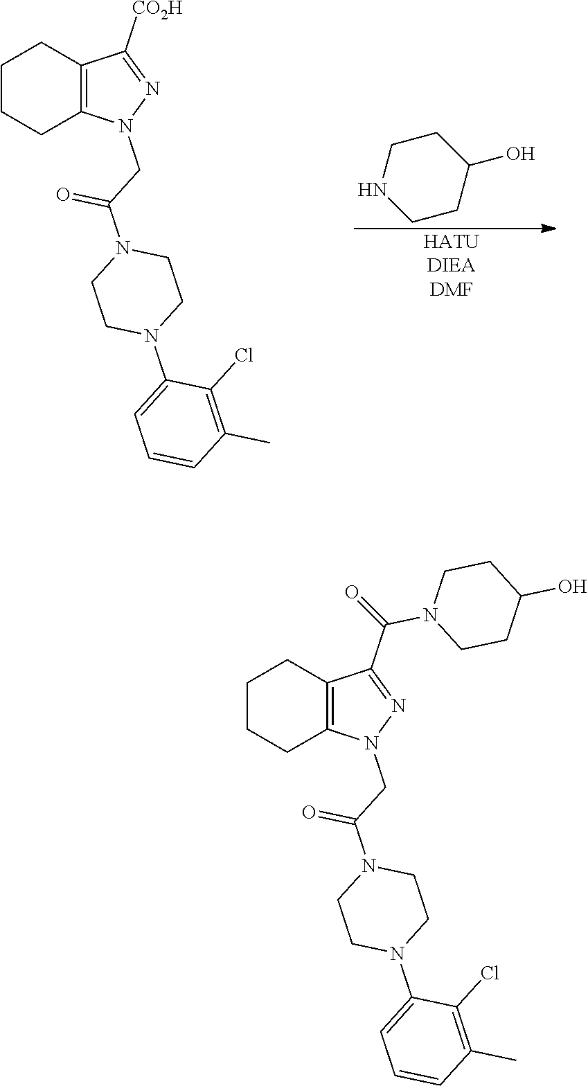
[HATUDIEADMF].C1NCCC(O)C1.C(C(=O)N1CCN(C2=CC=CC(C)=C2Cl)CC1)N1N=C([CO2H])C2=C1CCCC2.C(C(=O)N1CCN(C2=CC=CC(C)=C2Cl)CC1)N1N=C(C(=O)N2CCC(O)CC2)C2=C1CCCC2
